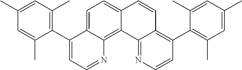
C1(C)=CC(C)=C(C2=CC=NC3=C4C(=CC=C23)C=CC2=C(C3=C(C)C=C(C)C=C3C)C=CN=C42)C(C)=C1
